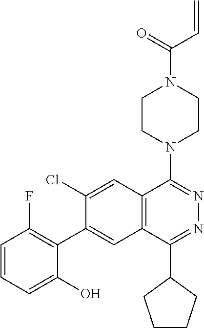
C12=C(C=C(C3=C(F)C=CC=C3O)C(Cl)=C1)C(C1CCCC1)=NN=C2N1CCN(C(C=C)=O)CC1
